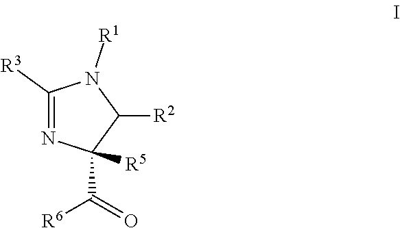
C1([R3])=NC([R5])(C(=O)[R6])C([R2])N1[R1]
